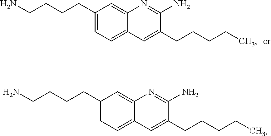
C1(CCCCN)=CC=C2C(=C1)N=C(N)C(CCCCC)=C2.C1(CCCCN)=CC=C2C(=C1)N=C(N)C(CCCCC)=C2
